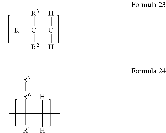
C[R1]C(C(C)([H])[H])([R3])[R2].CC([R6][R7])(C([H])(C)[H])[R5]
